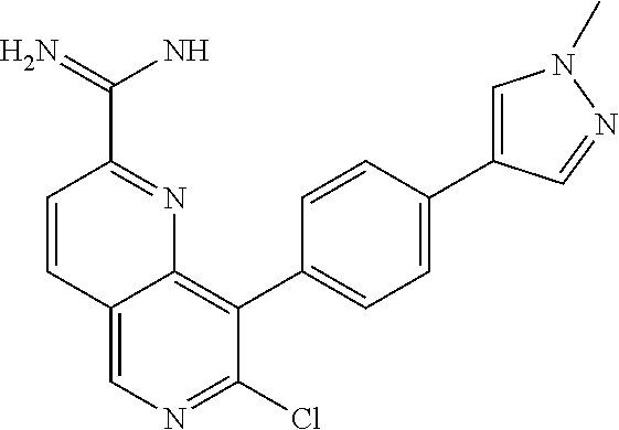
C1=CC(C(=N)N)=NC2=C(C3=CC=C(C4=CN(C)N=C4)C=C3)C(Cl)=NC=C12
